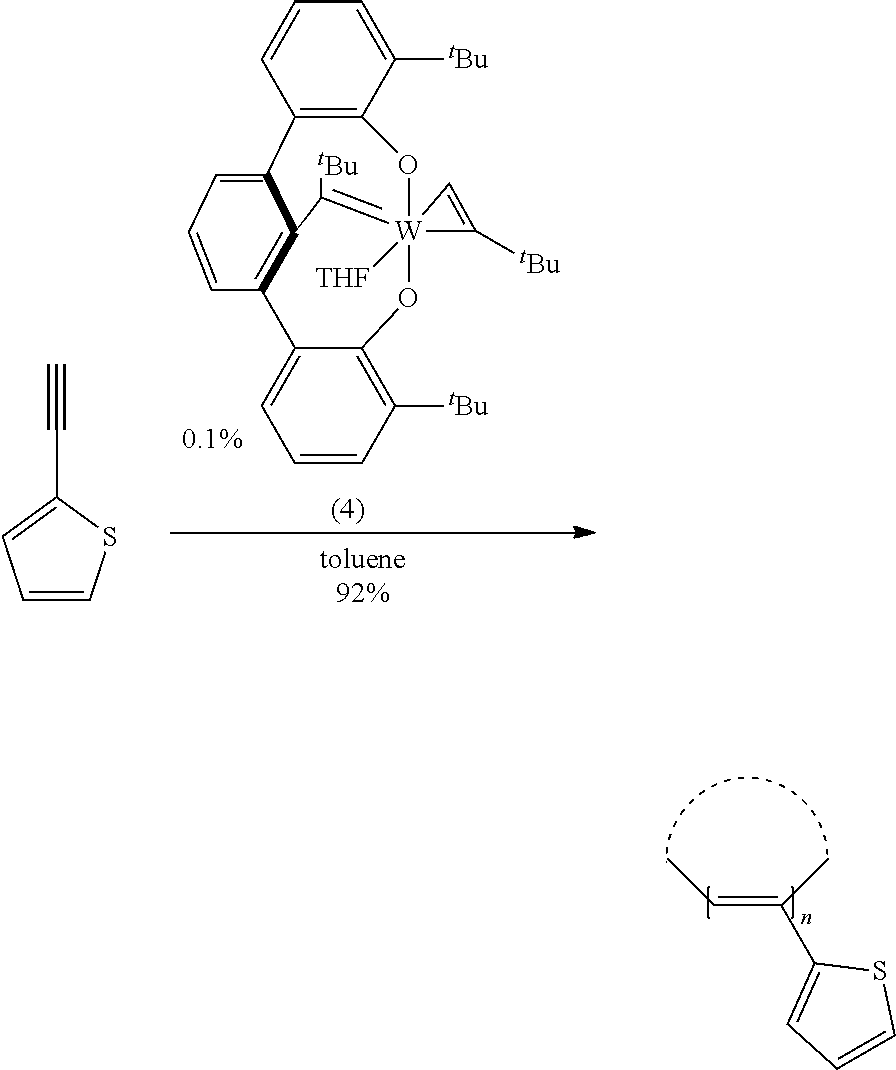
C(=C(C)C1=CC=CS1)C.C1(C#C)=CC=CS1.C12=C(C([tBu])=CC=C1)O[W]13([THF])(=C([tBu])C4=C(C5=CC=CC([tBu])=C5O1)C=CC=C24)C([tBu])=C3
